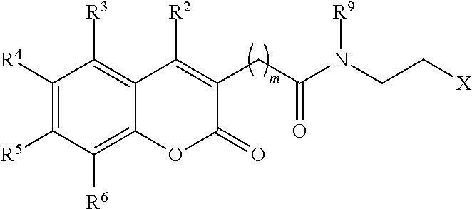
C1([R4])=C([R5])C([R6])=C2C(=C1[R3])C([R2])=C(CC(N(CC[X])[R9])=O)C(=O)O2
